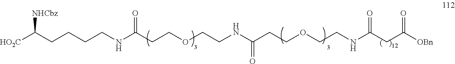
C(CCOCCNC(CC([OBn])=O)=O)(NCCOCCC(NCCCCC([HO2C])[NHCbz])=O)=O
